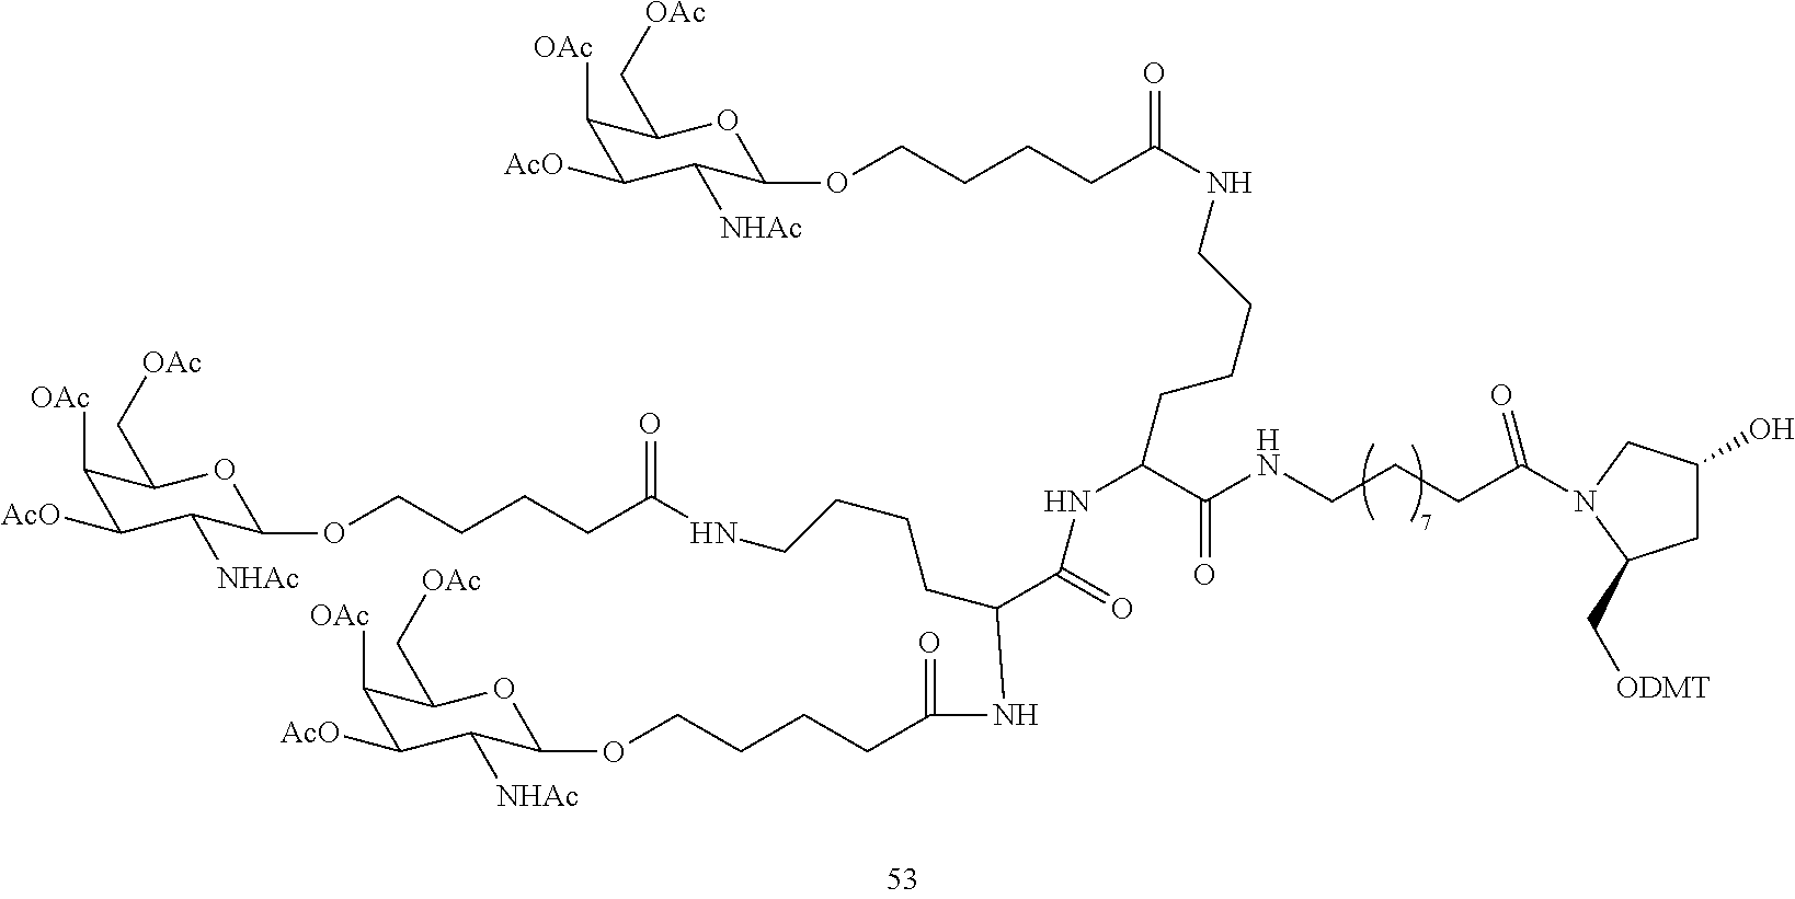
C1([OAc])C([AcO])C([NHAc])C(OCCCCC(NCCCCC(C(NCCCC(=O)N2CC(O)CC2C[ODMT])=O)NC(=O)C(NC(CCCCOC2C([NHAc])C([AcO])C([OAc])C(C[OAc])O2)=O)CCCCNC(CCCCOC2C([NHAc])C([AcO])C([OAc])C(C[OAc])O2)=O)=O)OC1C[OAc]
